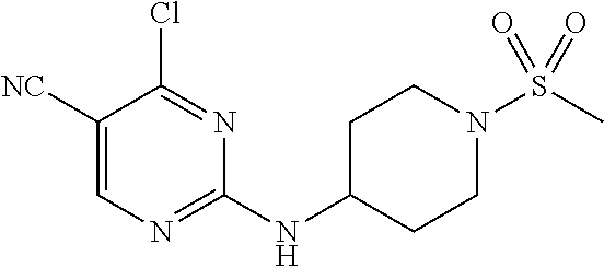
C1(NC2CCN(S(C)(=O)=O)CC2)=NC=C([NC])C(Cl)=N1
